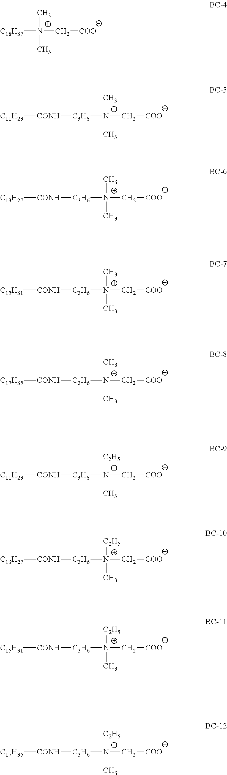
[C18H37][N+](C)(C)C[COO].[C3H6]([N+](C)(C)C[COO])[CONH][C11H23].[C3H6]([N+](C)(C)C[COO])[CONH][C13H27].[C3H6]([N+](C)(C)C[COO])[CONH][C15H31].[C3H6]([N+](C)(C)C[COO])[CONH][C17H35].[C3H6]([N+]([C2H5])(C)C[COO])[CONH][C11H23].[C3H6]([N+]([C2H5])(C)C[COO])[CONH][C13H27].[C3H6]([N+]([C2H5])(C)C[COO])[CONH][C15H31].[C3H6]([N+]([C2H5])(C)C[COO])[CONH][C17H35]
